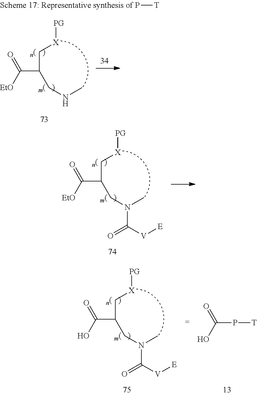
O=C([EtO])C(CNC)C[X][PG].P[T].O=C([EtO])C(CN(C)C(=O)[V][E])C[X][PG].O=C(O)C(CN(C)C(=O)[V][E])C[X][PG].O=C(O)P[T]
